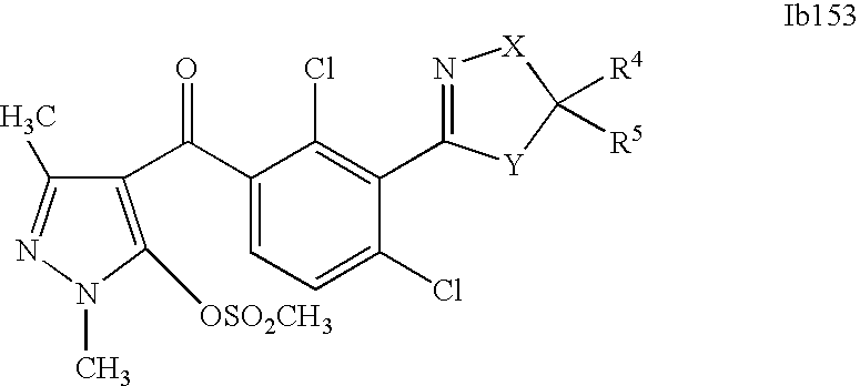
C1(C(C2=C([OSO2CH3])N(C)N=C2C)=O)=CC=C(Cl)C(C2=N[X]C([R4])([R5])[Y]2)=C1Cl
